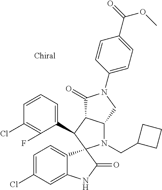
C1(C2C3C(N(CC4CCC4)C24C2=CC=C(Cl)C=C2NC4=O)CN(C2=CC=C(C(OC)=O)C=C2)C3=O)=CC=CC(Cl)=C1F
